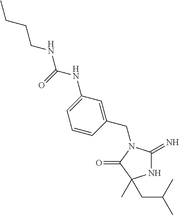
N1C(=N)N(CC2=CC(NC(NCCCC)=O)=CC=C2)C(=O)C1(C)CC(C)C
